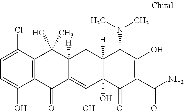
C1=C(Cl)C2=C(C(O)=C1)C(=O)C1=C(O)C3(O)C([H])(CC1([H])C2(O)C)C(N(C)C)C(O)=C(C(N)=O)C3=O
